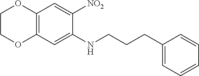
C12=C(C=C(NCCCC3=CC=CC=C3)C([NO2])=C1)OCCO2
